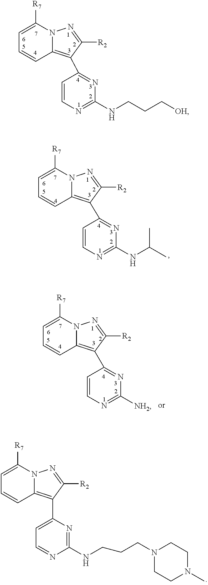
C1=C([R7])N2C(=C(C3=NC(NCCC[OH])=NC=C3)C([R2])=N2)C=C1.C1=C([R7])N2C(=C(C3=NC(NC(C)C)=NC=C3)C([R2])=N2)C=C1.C1=C([R7])N2C(=C(C3=NC([NH2])=NC=C3)C([R2])=N2)C=C1.C1=C([R7])N2C(=C(C3=CC=NC(NCCCN4CCN(C)CC4)=N3)C([R2])=N2)C=C1
